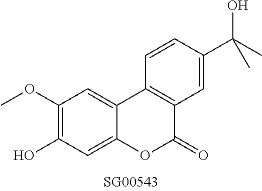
OC1=C(OC)C=C2C(=C1)OC(=O)C1=C2C=CC(C(C)(O)C)=C1
